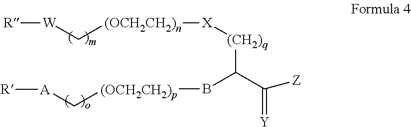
[W]([R])C[(OCH2CH2)n][X][(CH2)q]C(C(=[Y])[Z])B[(OCH2CH2)p]C[A][R]
